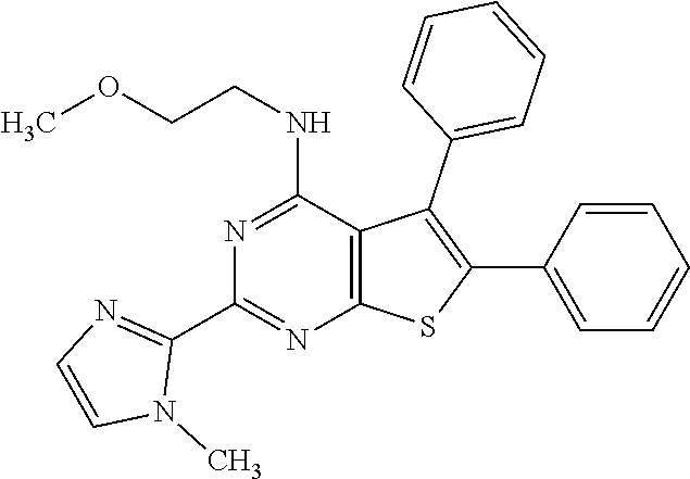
C12=C(C(NCCOC)=NC(C3=NC=CN3C)=N1)C(C1=CC=CC=C1)=C(C1=CC=CC=C1)S2
